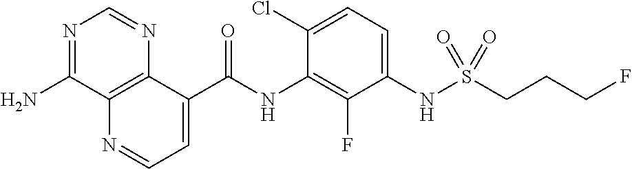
O=C(NC1=C(F)C(NS(CCCF)(=O)=O)=CC=C1Cl)C1=CC=NC2=C1N=CN=C2N
